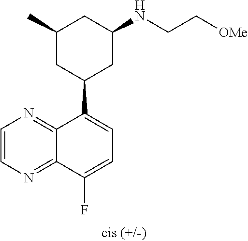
C1=CN=C2C(=N1)C(C1CC(C)CC(NCC[OMe])C1)=CC=C2F
